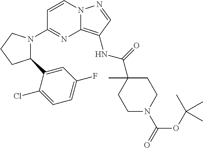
C1=CN2C(=C(NC(=O)C3(C)CCN(C(=O)OC(C)(C)C)CC3)C=N2)N=C1N1C(C2=CC(F)=CC=C2Cl)CCC1
